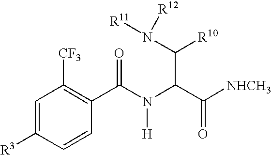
C1=C([R3])C=CC(C(N(C(C([NHCH3])=O)C(N([R11])[R12])[R10])[H])=O)=C1[CF3]
